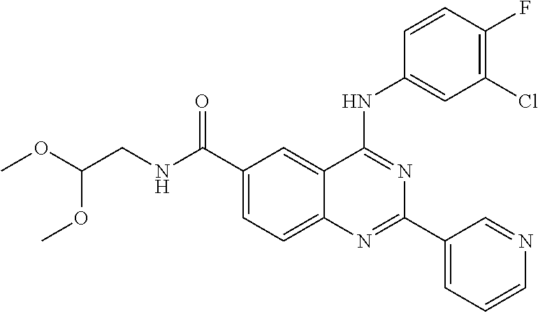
N(C1=NC(C2=CC=CN=C2)=NC2=CC=C(C(NCC(OC)OC)=O)C=C12)C1=CC(Cl)=C(F)C=C1
